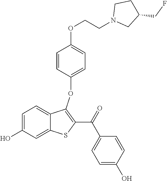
C1=C(O)C=C2C(=C1)C(OC1=CC=C(OCCN3CC(CF)CC3)C=C1)=C(C(=O)C1=CC=C(O)C=C1)S2
